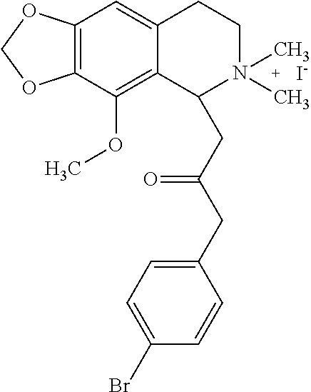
[I-].C12=C(C(OC)=C3C(=C1)CCN(C)(C)C3CC(CC1=CC=C(Br)C=C1)=O)OCO2
